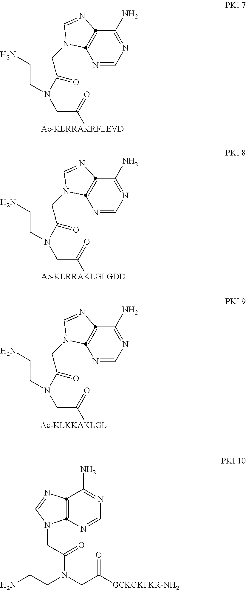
N1=CN=C(N)C2=C1N(CC(N(CC([Ac-KLRRAKRFLEVD])=O)CCN)=O)C=N2.N1=CN=C(N)C2=C1N(CC(N(CC([Ac-KLRRAKLGLGDD])=O)CCN)=O)C=N2.N1=CN=C(N)C2=C1N(CC(N(CC([Ac-KLKKAKLGL])=O)CCN)=O)C=N2.N1=CN=C(N)C2=C1N(CC(N(CC([GCKGKFKR-NH2])=O)CCN)=O)C=N2
